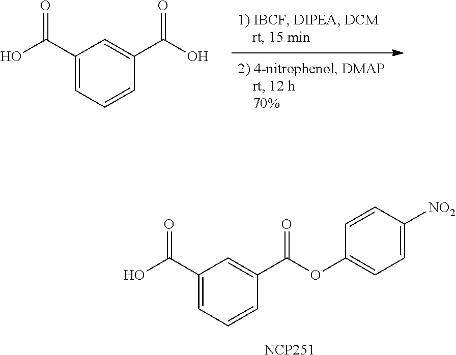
C1(C(O)=O)=CC=CC(C(O)=O)=C1.C1(C(O)=O)=CC=CC(C(OC2=CC=C([NO2])C=C2)=O)=C1.[NCP251]
